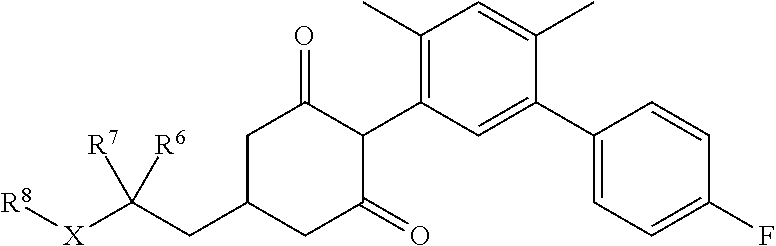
C1(C)=C(C2C(=O)CC(CC([X][R8])([R7])[R6])CC2=O)C=C(C2=CC=C(F)C=C2)C(C)=C1
